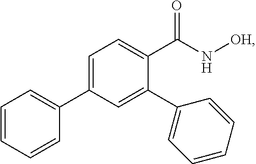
C1=CC=CC(C2=CC=C(C(N[OH])=O)C(C3=CC=CC=C3)=C2)=C1
